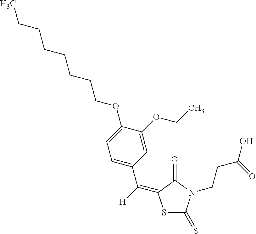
S1C(=S)N(CCC(O)=O)C(=O)C1=C([H])C1=CC=C(OCCCCCCCC)C(OCC)=C1
